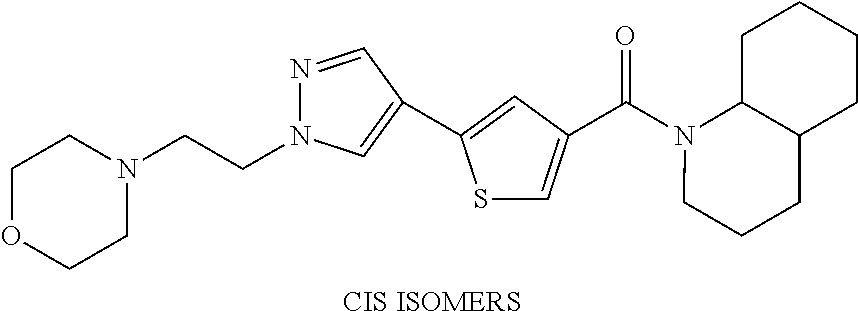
[CIS ISOMERS].S1C=C(C(N2CCCC3C2CCCC3)=O)C=C1C1=CN(CCN2CCOCC2)N=C1
